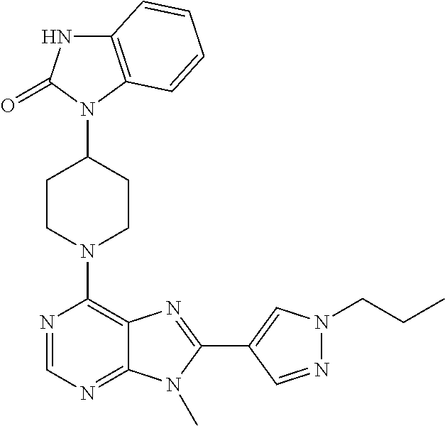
C12=C(N(C3CCN(C4=C5C(=NC=N4)N(C)C(C4=CN(CCC)N=C4)=N5)CC3)C(=O)N1)C=CC=C2
